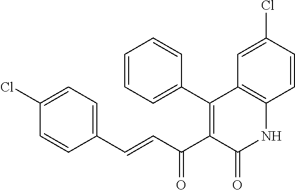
C1(Cl)=CC=C(C=CC(C2=C(C3=CC=CC=C3)C3=C(NC2=O)C=CC(Cl)=C3)=O)C=C1
